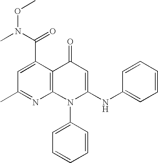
C1(C)=NC2=C(C(C(N(C)OC)=O)=C1)C(=O)C=C(NC1=CC=CC=C1)N2C1=CC=CC=C1
